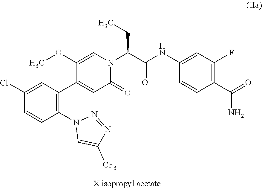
N1(C2=C(C3=CC(=O)N(C(C(=O)NC4=CC(F)=C(C(=O)N)C=C4)CC)C=C3OC)C=C(Cl)C=C2)C=C([CF3])N=N1
